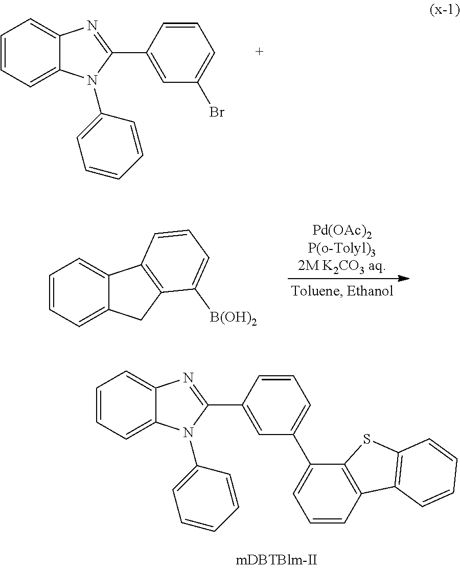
C1=CC=C2C(=C1)N=C(C1=CC(Br)=CC=C1)N2C1=CC=CC=C1.C1=CC=C2C(=C1)C1=C(C2)C([B(OH)2])=CC=C1.C1=CC=C2C(=C1)N=C(C1=CC(C3=CC=CC4=C3SC3=C4C=CC=C3)=CC=C1)N2C1=CC=CC=C1
